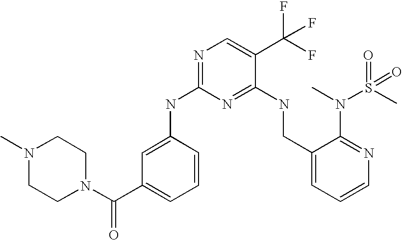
N1(C(C2=CC=CC(NC3=NC=C(C(F)(F)F)C(NCC4=CC=CN=C4N(C)S(C)(=O)=O)=N3)=C2)=O)CCN(C)CC1
